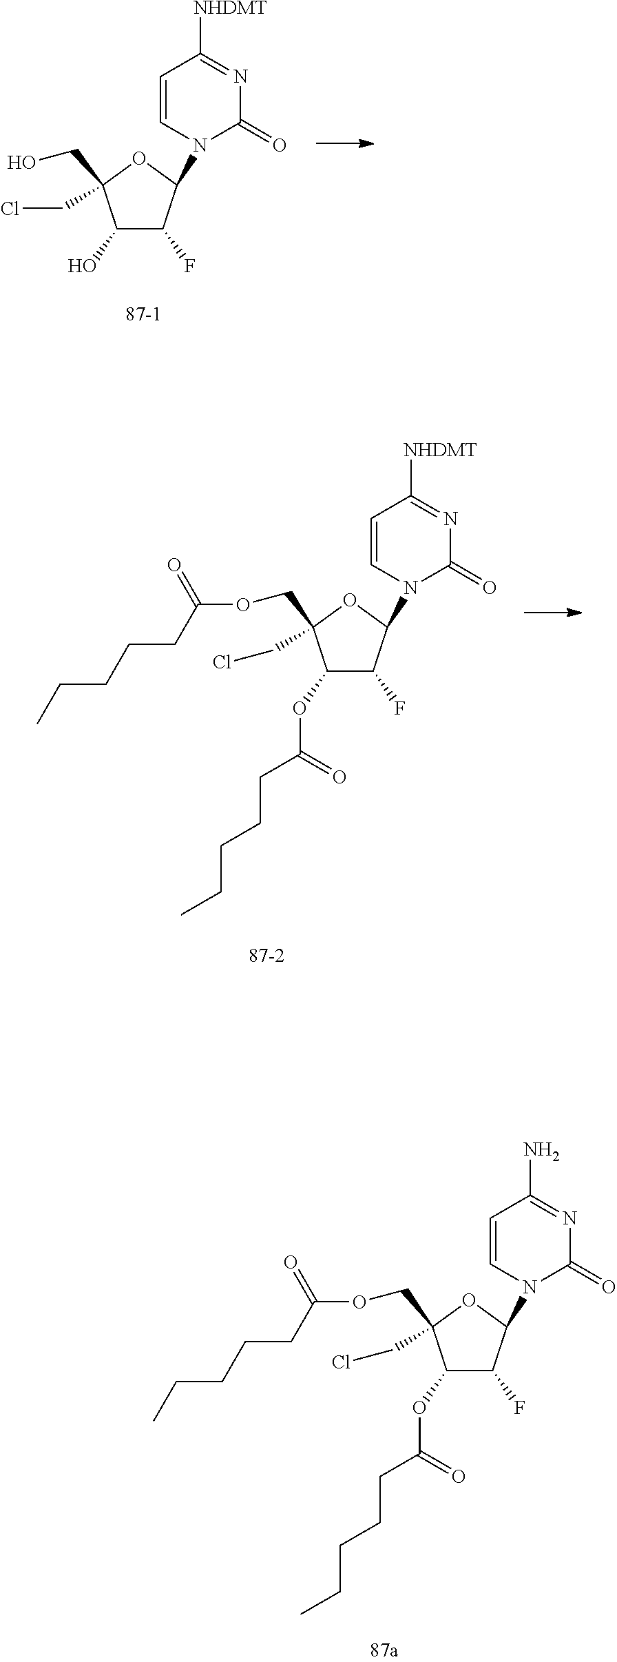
C1(O)C(F)C(N2C(=O)N=C([NHDMT])C=C2)OC1(CCl)CO.C1(OC(=O)CCCCC)C(F)C(N2C(=O)N=C([NHDMT])C=C2)OC1(CCl)COC(=O)CCCCC.C1(OC(=O)CCCCC)C(F)C(N2C(=O)N=C(N)C=C2)OC1(CCl)COC(=O)CCCCC
